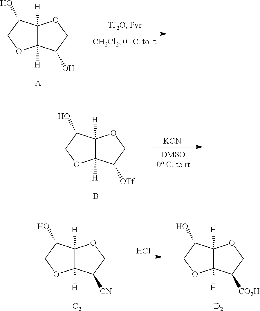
C12([H])C([H])(C(O)CO1)OCC2O.[A].C12([H])C([H])(C(O)CO1)OCC2[OTf].B.[KCN].C12([H])C([H])(C(O)CO1)OCC2[CN].[C2].Cl.C12([H])C([H])(C(O)CO1)OCC2[CO2H].[D2]
